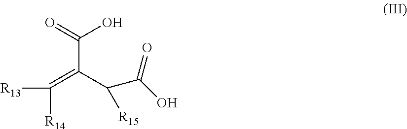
[R13]C([R14])=C(C([R15])C(O)=O)C(=O)O
